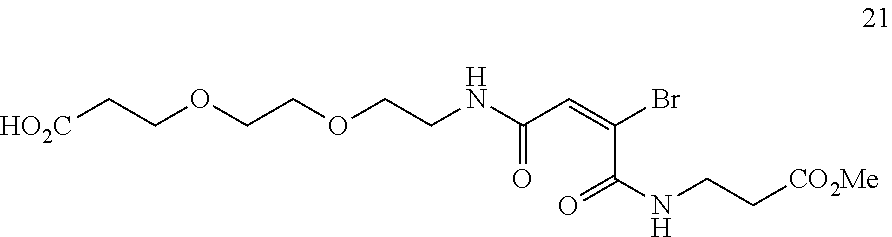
[HO2C]CCOCCOCCNC(C=C(Br)C(NCC[CO2Me])=O)=O
